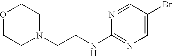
O1CCN(CCNC2=NC=C(Br)C=N2)CC1
